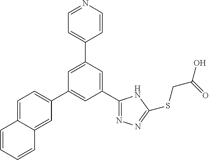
C1(C2=NN=C(SCC(O)=O)N2)=CC(C2=CC=NC=C2)=CC(C2=CC=C3C(=C2)C=CC=C3)=C1
